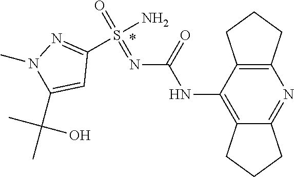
C12=C(C(NC(N=S(=O)(N)C3=NN(C)C(C(O)(C)C)=C3)=O)=C3C(=N1)CCC3)CCC2
